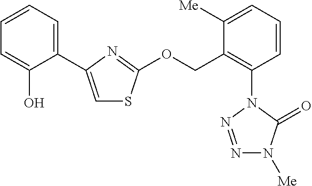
C1(C2=CSC(OCC3=C(N4C(=O)N([Me])N=N4)C=CC=C3[Me])=N2)=CC=CC=C1O
